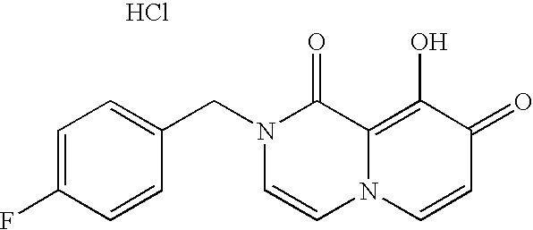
C1=C(F)C=CC(CN2C=CN3C(=C(O)C(=O)C=C3)C2=O)=C1.Cl
